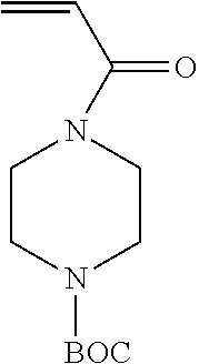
C=CC(=O)N1CCN([BOC])CC1
